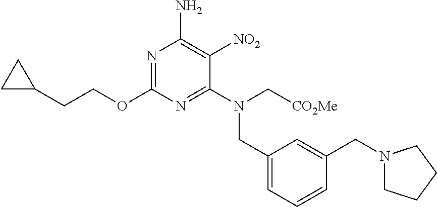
N1=C(OCCC2CC2)N=C(N(C[CO2Me])CC2=CC=CC(CN3CCCC3)=C2)C([NO2])=C1N
